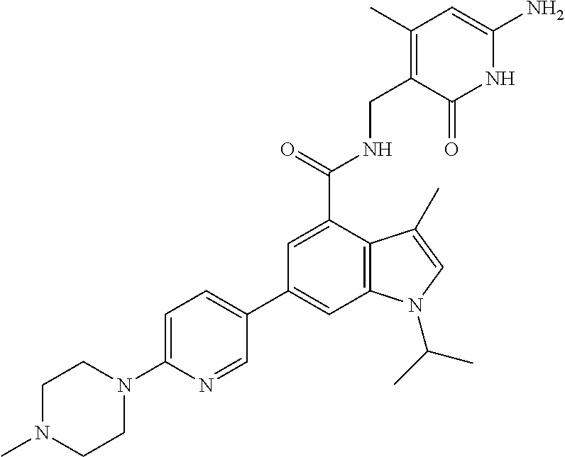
C1(C2=CC=C(N3CCN(C)CC3)N=C2)=CC2=C(C(C(=O)NCC3=C(C)C=C(N)NC3=O)=C1)C(C)=CN2C(C)C
